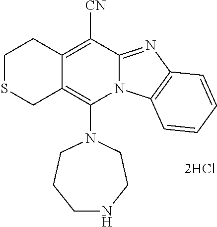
[2HCl].N1(C2=C3C(=C([CN])C4=NC5=C(N24)C=CC=C5)CCSC3)CCCNCC1
